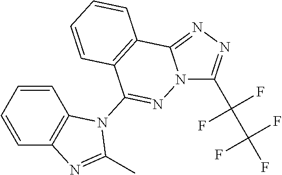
C(C1=NN=C2N1N=C(N1C3=C(C=CC=C3)N=C1C)C1=C2C=CC=C1)(C(F)(F)F)(F)F
